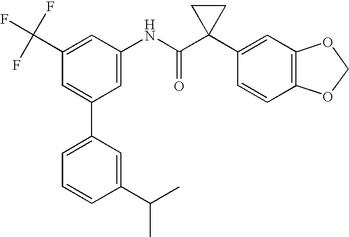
C1(C(F)(F)F)=CC(NC(C2(C3=CC4=C(C=C3)OCO4)CC2)=O)=CC(C2=CC=CC(C(C)C)=C2)=C1
